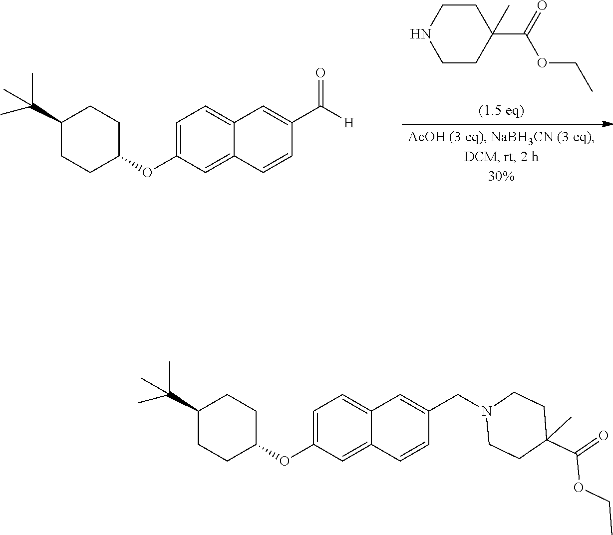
C1=C(OC2CCC(C(C)(C)C)CC2)C=C2C(=C1)C=C(C(=O)[H])C=C2.C1CNCCC1(C(=O)OCC)C.C1=C(OC2CCC(C(C)(C)C)CC2)C=C2C(=C1)C=C(CN1CCC(C(=O)OCC)(C)CC1)C=C2
